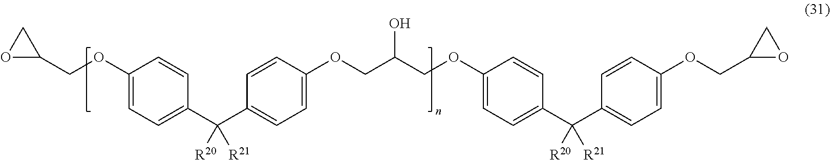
C1(OCC2CO2)=CC=C(C(C2=CC=C(OCC(COC3=CC=C(C(C4=CC=C(OCC5CO5)C=C4)([R21])[R20])C=C3)O)C=C2)([R20])[R21])C=C1
